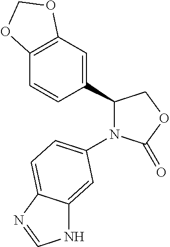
C1(C2=CC3=C(C=C2)OCO3)N(C2=CC=C3C(=C2)NC=N3)C(=O)OC1
